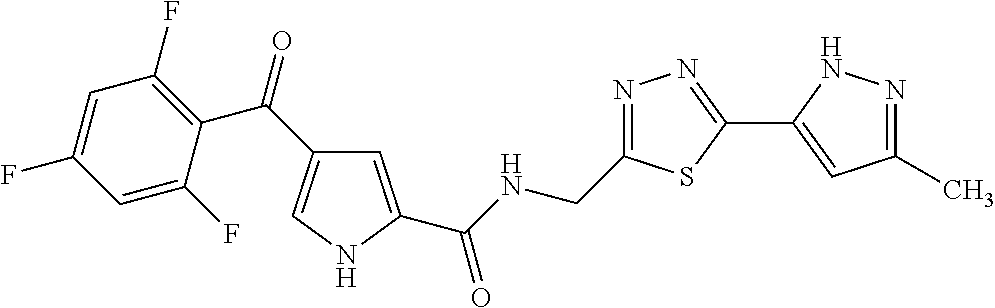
C1=C(C(NCC2=NN=C(C3=CC(C)=NN3)S2)=O)NC=C1C(=O)C1=C(F)C=C(F)C=C1F
